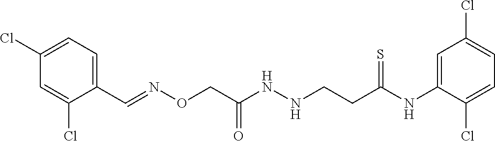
C1(C=NOCC(NNCCC(=S)NC2=CC(Cl)=CC=C2Cl)=O)=CC=C(Cl)C=C1Cl
